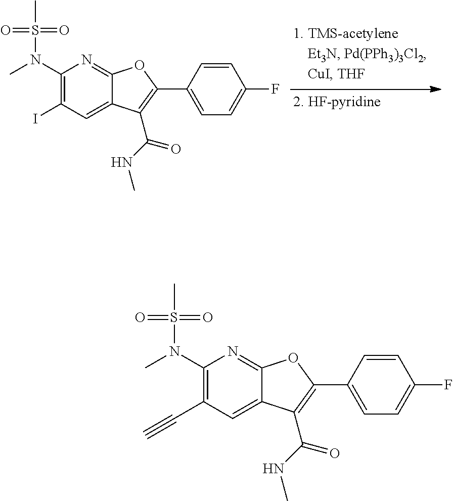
C1(N(C)S(C)(=O)=O)=C(C#C)C=C2C(=N1)OC(C1=CC=C(F)C=C1)=C2C(=O)NC.C1(N(C)S(C)(=O)=O)=C(I)C=C2C(=N1)OC(C1=CC=C(F)C=C1)=C2C(=O)NC
